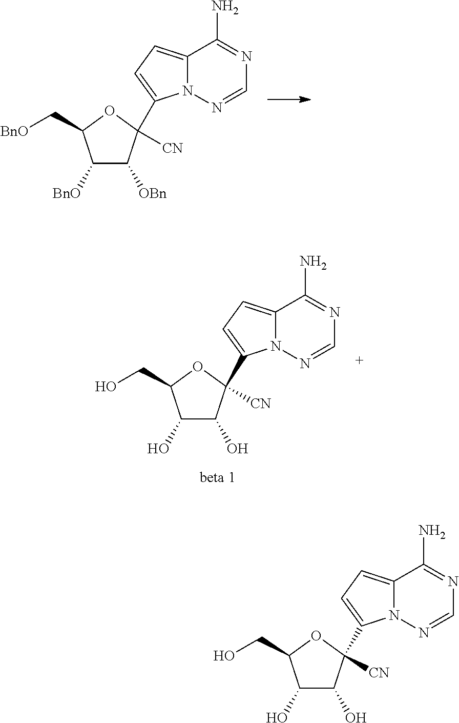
C1([BnO])C([OBn])C([CN])(C2=CC=C3N2N=CN=C3N)OC1C[BnO].C1(O)C(O)C([CN])(C2=CC=C3N2N=CN=C3N)OC1CO.C1(O)C(O)C([CN])(C2=CC=C3N2N=CN=C3N)OC1CO
